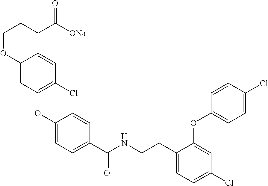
C12=CC(OC3=CC=C(C(NCCC4=CC=C(Cl)C=C4OC4=CC=C(Cl)C=C4)=O)C=C3)=C(Cl)C=C1C(C([ONa])=O)CCO2
